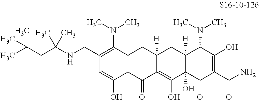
C1(CNC(CC(C)(C)C)(C)C)=C(N(C)C)C2=C(C(O)=C1)C(=O)C1=C(O)C3(O)C([H])(CC1([H])C2)C(N(C)C)C(O)=C(C(N)=O)C3=O
